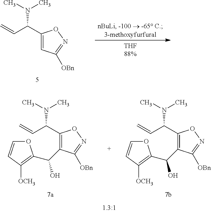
C1(C(C=C)N(C)C)=CC([OBn])=NO1.C1(C(C=C)N(C)C)=C(C(O)C2=C([OCH3])C=CO2)C([OBn])=NO1.C1(C(C=C)N(C)C)=C(C(O)C2=C([OCH3])C=CO2)C([OBn])=NO1
